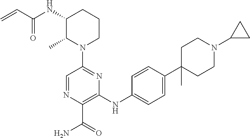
C1=NC(C(=O)N)=C(NC2=CC=C(C3(C)CCN(C4CC4)CC3)C=C2)N=C1N1CCCC(NC(C=C)=O)C1C
